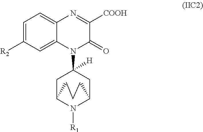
C1=C([R2])C=C2C(=C1)N=C([COOH])C(=O)N2C1([H])CC2N([R1])C(C1)CCC2
